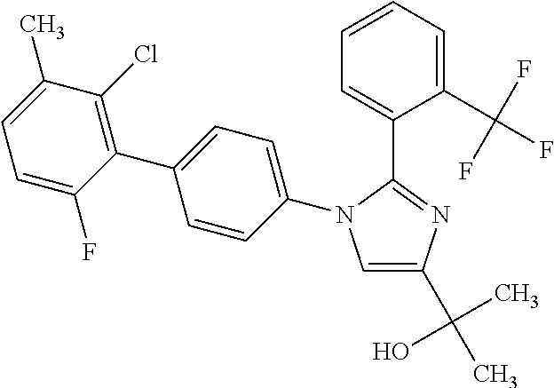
C1=C(C(C)(O)C)N=C(C2=CC=CC=C2C(F)(F)F)N1C1=CC=C(C2=C(Cl)C(C)=CC=C2F)C=C1
